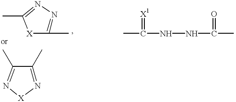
C1(C)=NN=C(C)[X]1.CC(=[X1])NNC(=O)C.N1=C(C)C(C)=N[X]1
